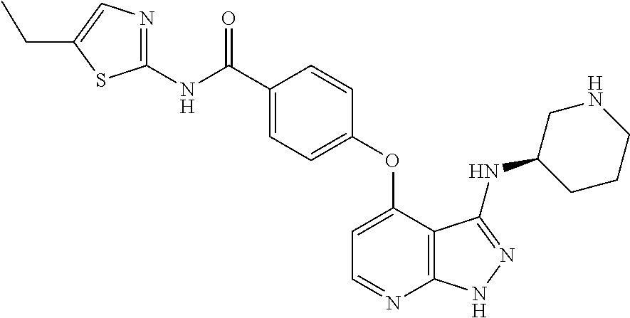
C1(NC(C2=CC=C(OC3=CC=NC4=C3C(NC3CNCCC3)=NN4)C=C2)=O)=NC=C(CC)S1
